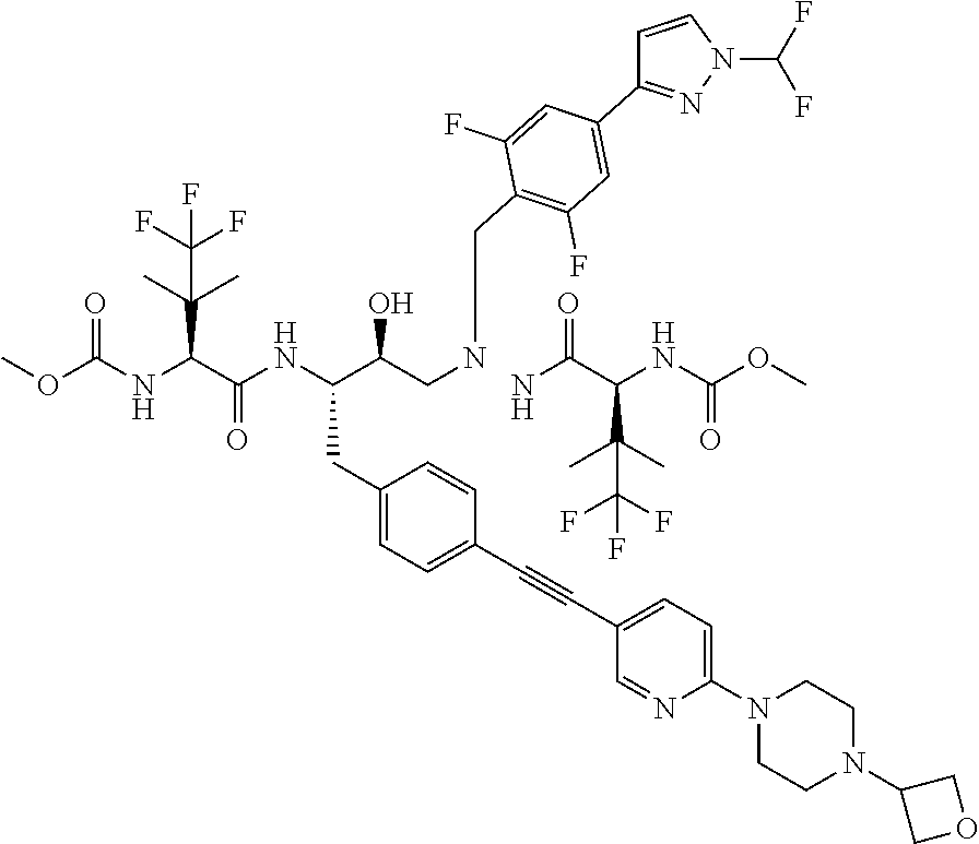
C(C(C(C)(C)C(F)(F)F)NC(OC)=O)(=O)N.COC(=O)NC(C(=O)NC(C(CNCC1=C(F)C=C(C2=NN(C(F)F)C=C2)C=C1F)O)CC1=CC=C(C#CC2=CC=C(N3CCN(C4COC4)CC3)N=C2)C=C1)C(C)(C)C(F)(F)F
